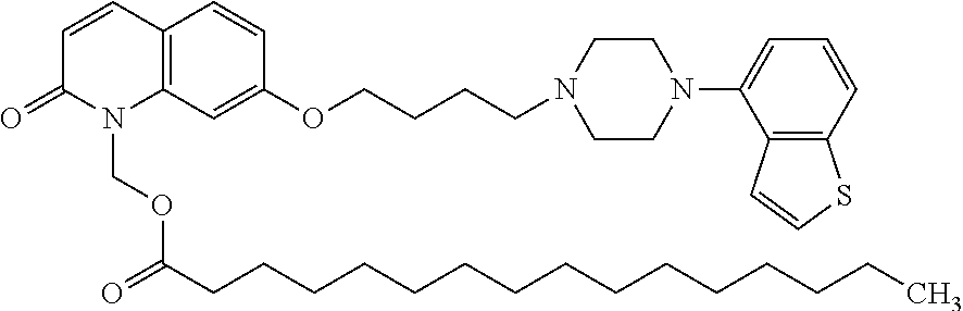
C12=C(C=C(OCCCCN3CCN(C4=CC=CC5=C4C=CS5)CC3)C=C1)N(COC(CCCCCCCCCCCCCCC)=O)C(=O)C=C2
